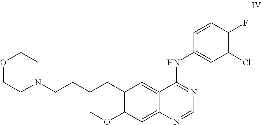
C1(CCCCN2CCOCC2)=C(OC)C=C2C(=C1)C(NC1=CC(Cl)=C(F)C=C1)=NC=N2
